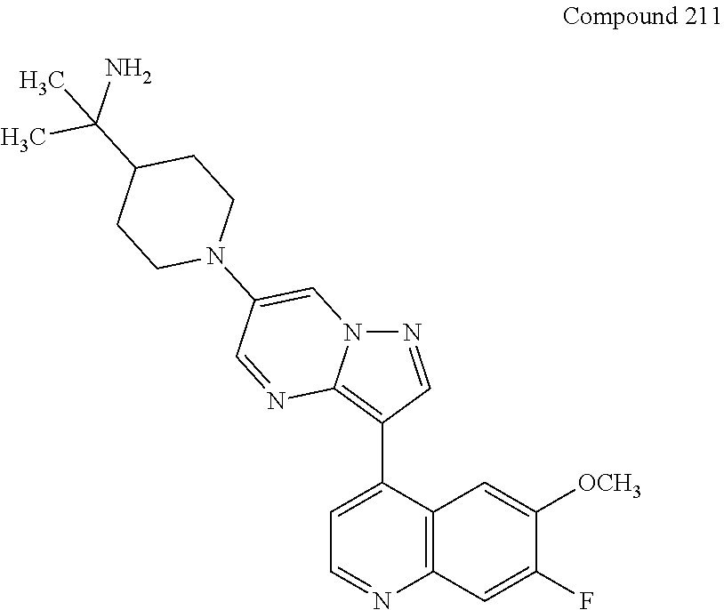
C1=C(C2=C3N(N=C2)C=C(N2CCC(C(N)(C)C)CC2)C=N3)C2=C(N=C1)C=C(F)C([OCH3])=C2
